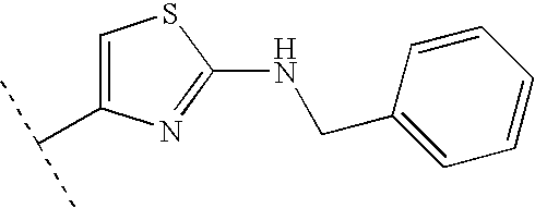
C1(NCC2=CC=CC=C2)=NC(C(C)C)=CS1
